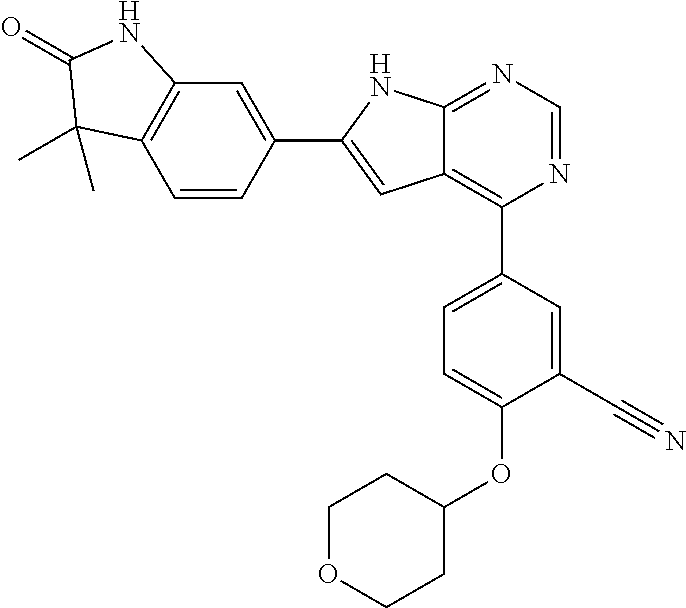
C1=CC(C2=CC3=C(C4=CC=C(OC5CCOCC5)C(C#N)=C4)N=CN=C3N2)=CC2=C1C(C)(C)C(=O)N2
